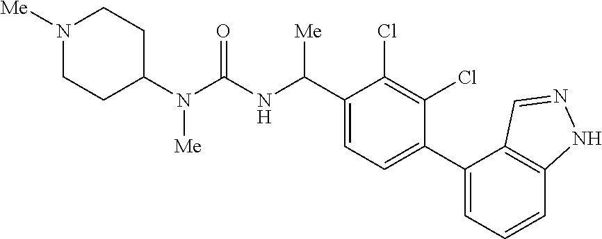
C1(N(C(NC(C2=CC=C(C3=CC=CC4=C3C=NN4)C(Cl)=C2Cl)[Me])=O)[Me])CCN([Me])CC1
